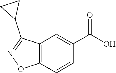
C12=C(C=CC(C(O)=O)=C1)ON=C2C1CC1
